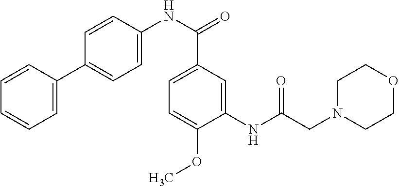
C1=CC(C2=CC=C(NC(=O)C3=CC=C(OC)C(NC(CN4CCOCC4)=O)=C3)C=C2)=CC=C1
